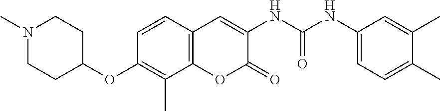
C1(NC(NC2=CC3=C(OC2=O)C(C)=C(OC2CCN(C)CC2)C=C3)=O)=CC=C(C)C(C)=C1
